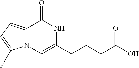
C12=CC=C(F)N1C=C(CCCC(O)=O)NC2=O
